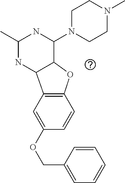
C12=C(C=C(OCC3=CC=CC=C3)C=C1)C1NC(C)NC(N3CCN(C)CC3)C1O2
